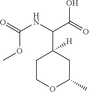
C1COC(C)CC1(C(NC(=O)OC)C(=O)O)[H]
